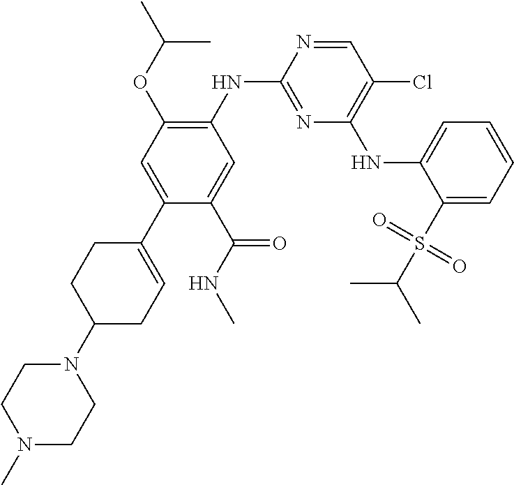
C1=NC(NC2=C(OC(C)C)C=C(C3=CCC(N4CCN(C)CC4)CC3)C(C(NC)=O)=C2)=NC(NC2=CC=CC=C2S(C(C)C)(=O)=O)=C1Cl
